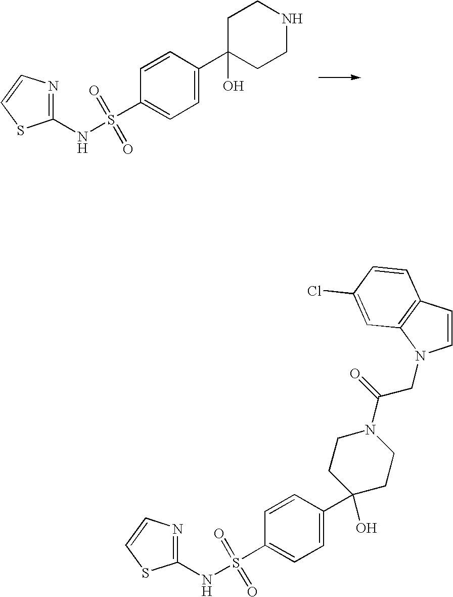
C1(NS(C2=CC=C(C3(O)CCNCC3)C=C2)(=O)=O)=NC=CS1.C1(NS(C2=CC=C(C3(O)CCN(C(=O)CN4C=CC5=C4C=C(Cl)C=C5)CC3)C=C2)(=O)=O)=NC=CS1
